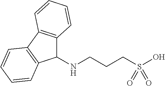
C1(NCCCS(O)(=O)=O)C2=C(C3=C1C=CC=C3)C=CC=C2
